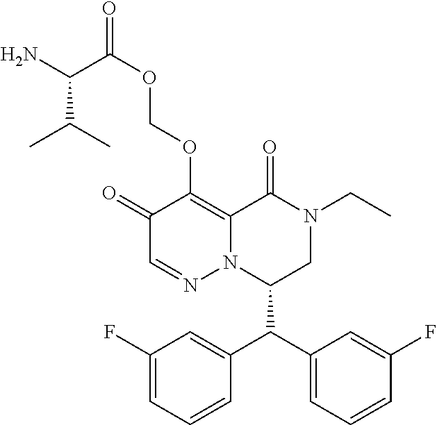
C1(F)=CC=CC(C(C2=CC=CC(F)=C2)C2CN(CC)C(=O)C3=C(OCOC(C(N)C(C)C)=O)C(=O)C=NN23)=C1
